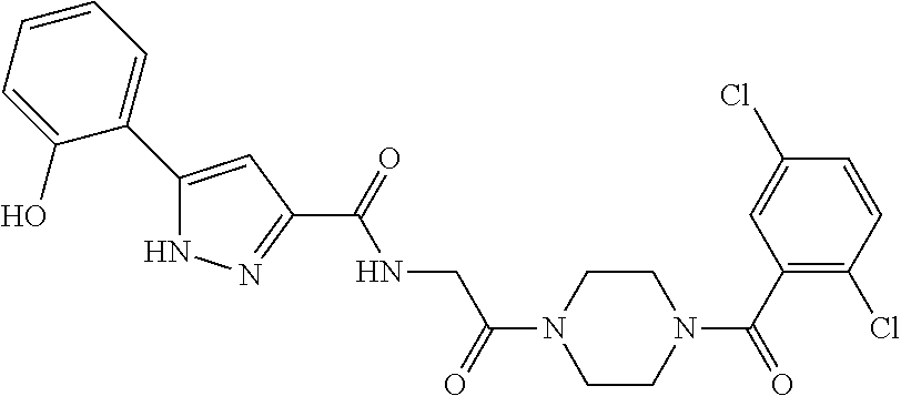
C(=O)(NCC(=O)N1CCN(C(=O)C2=C(Cl)C=CC(Cl)=C2)CC1)C1=NNC(C2=CC=CC=C2O)=C1
